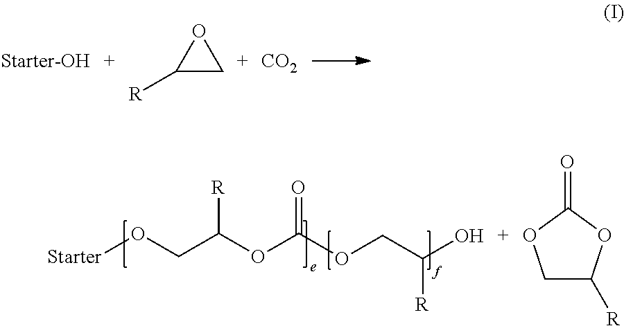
C1([R])CO1.[CO2].C1C([R])OC(=O)O1.[Starter]OCC(OC(OCC(O)[R])=O)[R]
